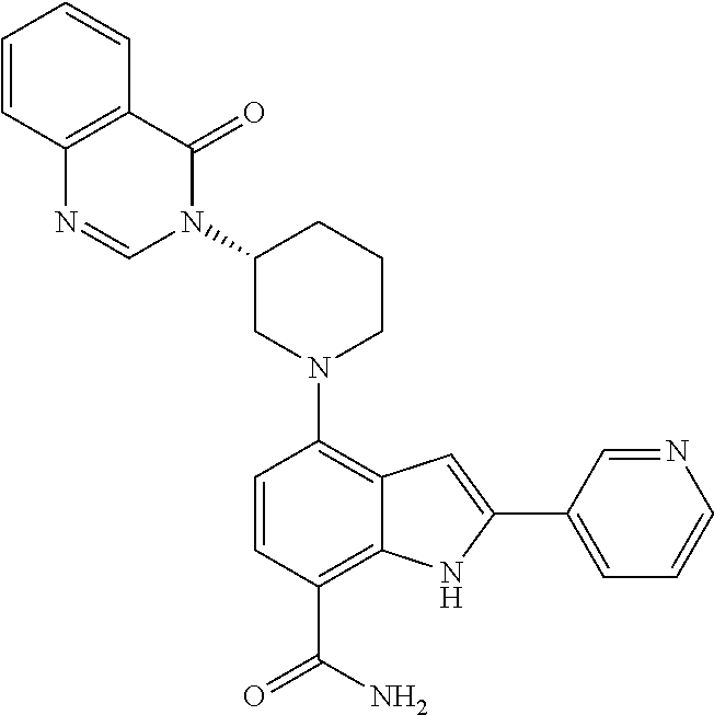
N1(C2=C3C(=C(C(N)=O)C=C2)NC(C2=CC=CN=C2)=C3)CCCC(N2C(=O)C3=C(C=CC=C3)N=C2)C1
